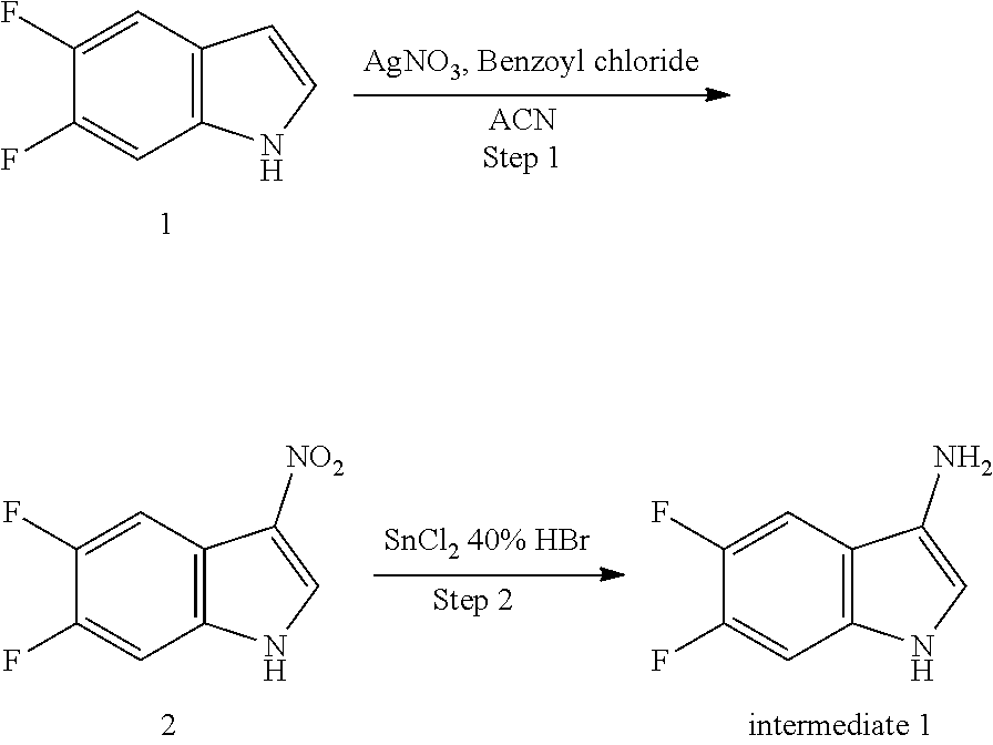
C12=C(C=C(F)C(F)=C1)C=CN2.C12=C(C=C(F)C(F)=C1)C(N)=CN2.C12=C(C=C(F)C(F)=C1)C([NO2])=CN2
